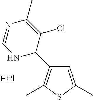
C1=C(C)SC(C)=C1C1C(Cl)=C(C)N=CN1.Cl
